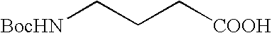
[BocHN]CCC[COOH]
